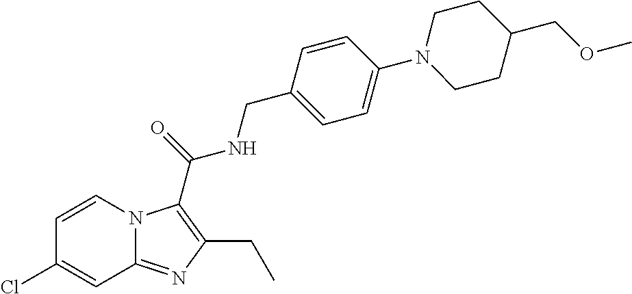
C1=CN2C(=NC(CC)=C2C(=O)NCC2=CC=C(N3CCC(COC)CC3)C=C2)C=C1Cl
